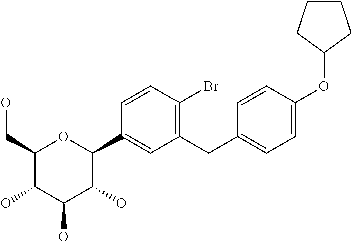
C1(CO)C(O)C(O)C(O)C(C2=CC(CC3=CC=C(OC4CCCC4)C=C3)=C(Br)C=C2)O1
